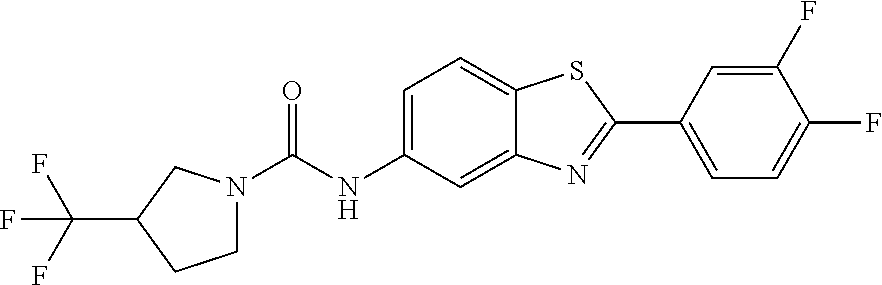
C1N(C(NC2=CC=C3C(=C2)N=C(C2=CC=C(F)C(F)=C2)S3)=O)CC(C(F)(F)F)C1
